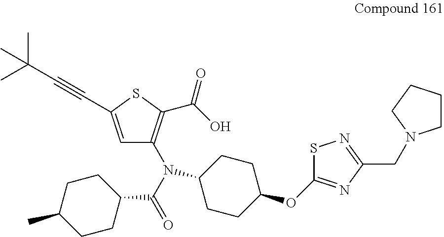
C(=O)(C1CCC(C)CC1)N(C1=C(C(O)=O)SC(C#CC(C)(C)C)=C1)C1CCC(OC2=NC(CN3CCCC3)=NS2)CC1
